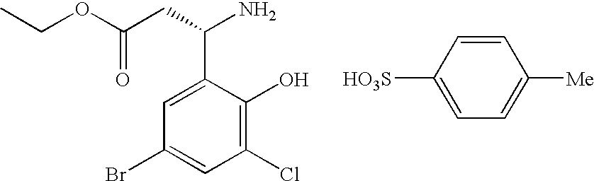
C1(C(N)CC(OCC)=O)=CC(Br)=CC(Cl)=C1O.[HO3S]C1=CC=C([Me])C=C1
